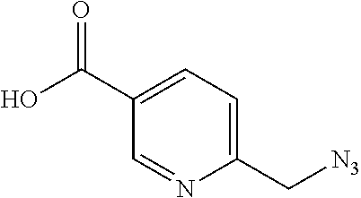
OC(C1=CC=C(C[N3])N=C1)=O
